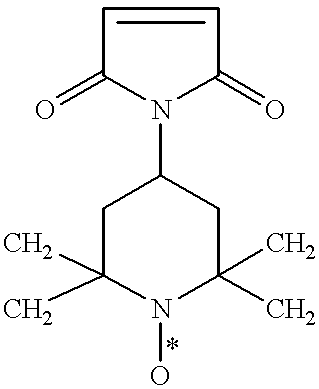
C1(C)(C)CC(N2C(=O)C=CC2=O)CC(C)(C)N1O
